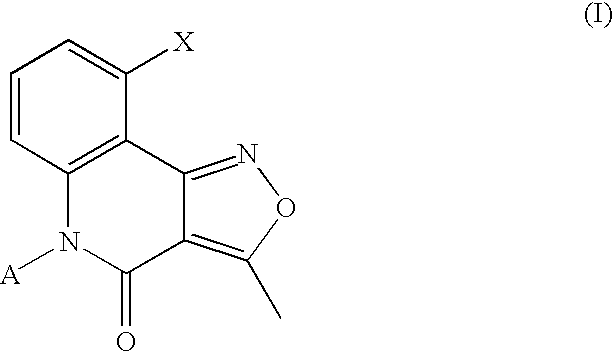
C12=C(C3=NOC(C)=C3C(=O)N1[A])C([X])=CC=C2
